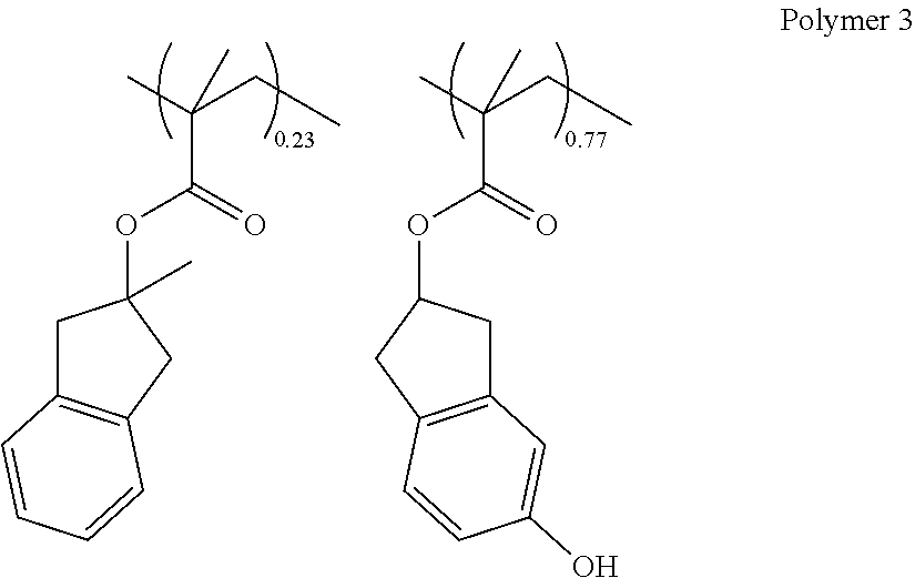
C1C2=C(CC1(OC(C(C)(CC)C)=O)C)C=CC=C2.C(C)(CC)(C)C(=O)OC1CC2=C(C1)C=CC(O)=C2
